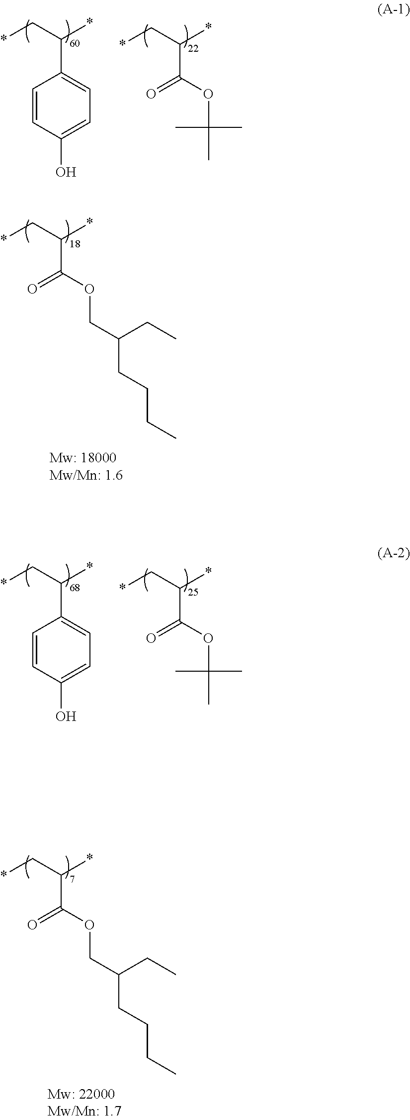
O=C(OC(C)(C)C)C(C*)*.C1=CC(O)=CC=C1C(C*)*.O=C(OCC(CCCC)CC)C(C*)*.O=C(OC(C)(C)C)C(C*)*.C1=CC(O)=CC=C1C(C*)*.O=C(OCC(CCCC)CC)C(C*)*
